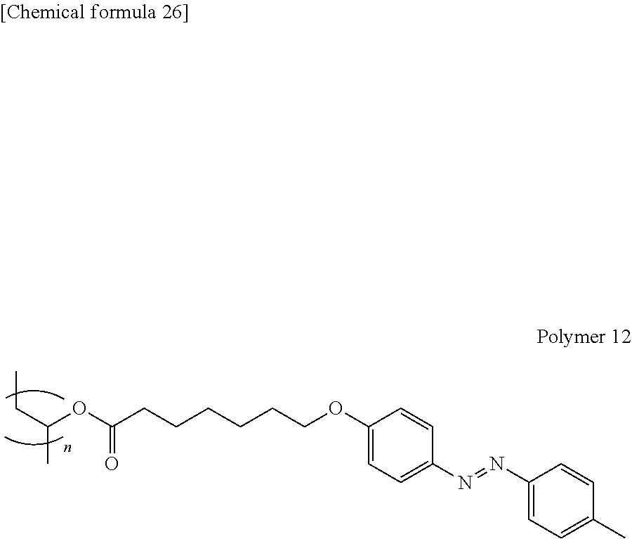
C(C(OC(CCCCCCOC1=CC=C(N=NC2=CC=C(C)C=C2)C=C1)=O)C)C
